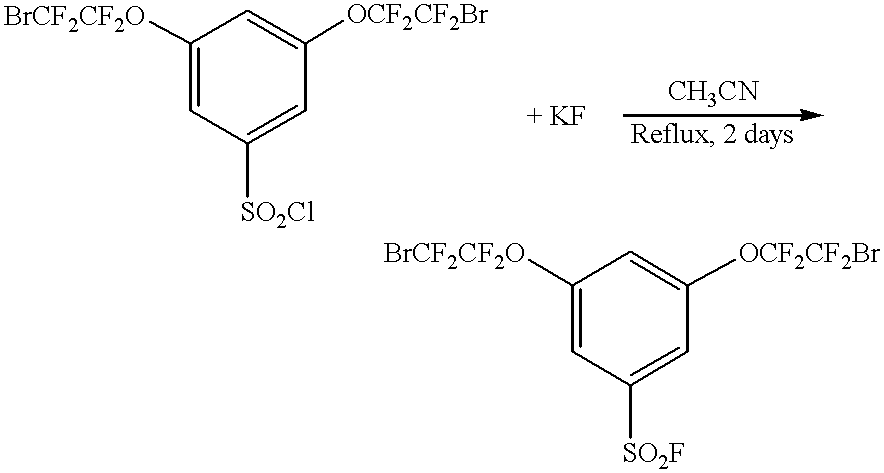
C1([BrCF2CF2O])=CC([SO2Cl])=CC([OCF2CF2Br])=C1.C1([BrCF2CF2O])=CC([SO2F])=CC([OCF2CF2Br])=C1
